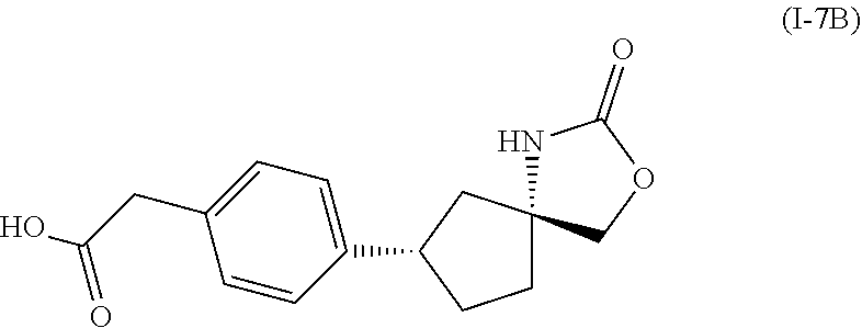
N1C2(COC1=O)CC(C1=CC=C(CC(=O)O)C=C1)CC2
